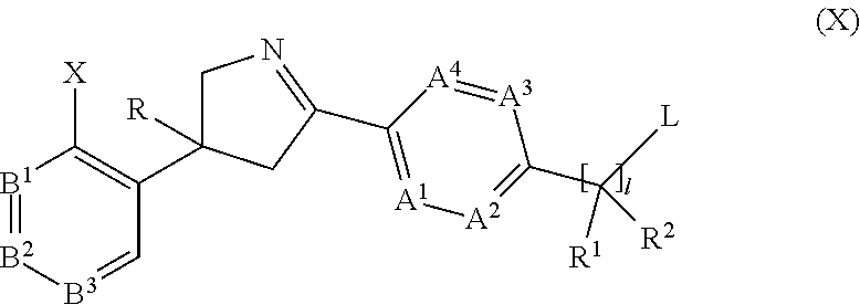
[B1]1=[B2][B3]=CC(C2([R])CN=C(C3=[A1][A2]=C(C([L])([R1])[R2])[A3]=[A4]3)C2)=C1[X]
